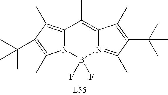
C12=C(C)C(C(C)(C)C)=C(C)N1B(F)(F)N1=C(C)C(C(C)(C)C)=C(C)C1=C2C
